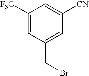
C1([F3C])=CC(CBr)=CC([CN])=C1
